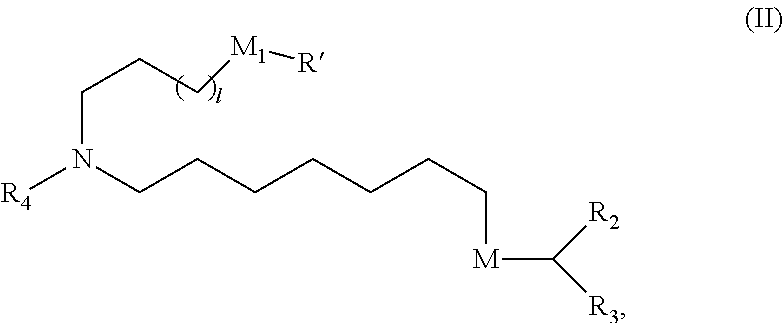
C([R2])([R3])[M]CCCCCCCN([R4])CCC[M1][R]
